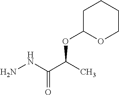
C(C(NN)=O)(C)OC1OCCCC1
